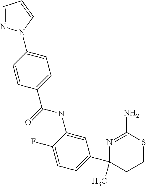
C1(C2=CC=C(F)C(NC(C3=CC=C(N4N=CC=C4)C=C3)=O)=C2)(C)CCSC(N)=N1
